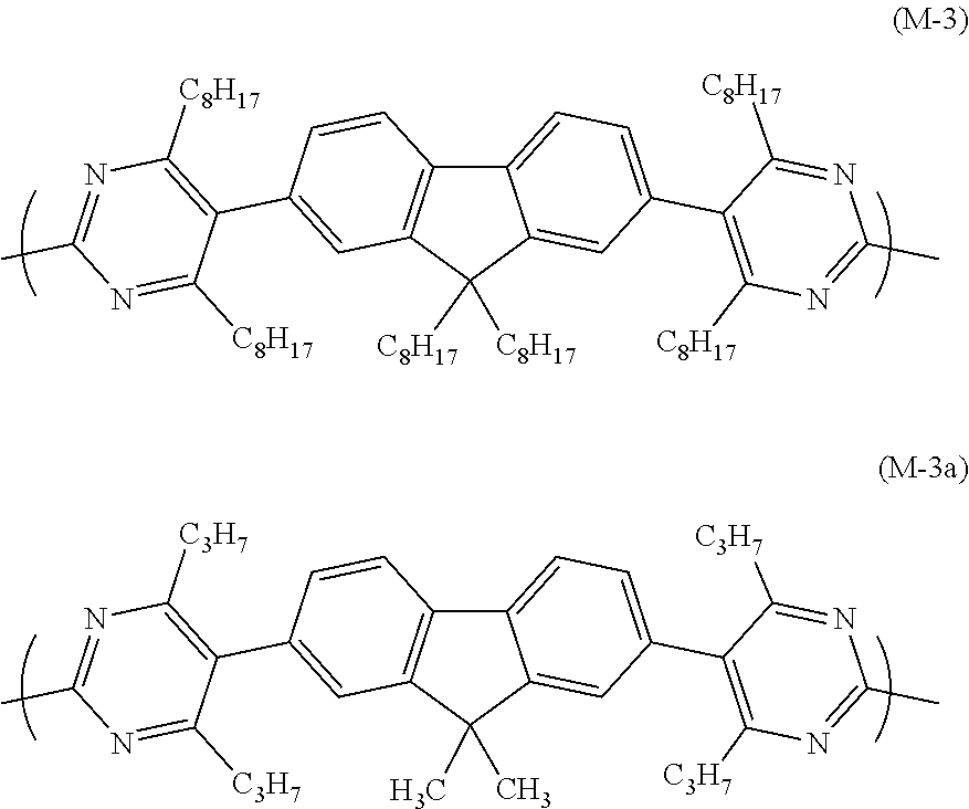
C12=CC=C(C3=C([C8H17])N=C(C)N=C3[C8H17])C=C1C([C8H17])([C8H17])C1=C2C=CC(C2=C([C8H17])N=C(C)N=C2[C8H17])=C1.C12=CC=C(C3=C([C3H7])N=C(C)N=C3[C3H7])C=C1C(C)(C)C1=C2C=CC(C2=C([C3H7])N=C(C)N=C2[C3H7])=C1
